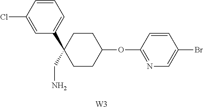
C1=C(Cl)C=CC=C1C1(CN)CCC(OC2=NC=C(Br)C=C2)CC1.[W3]
